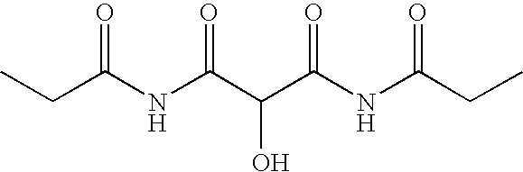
CCC(NC(C(C(NC(CC)=O)=O)O)=O)=O
